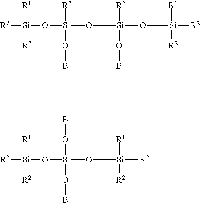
[R2][Si](O[Si](O[Si](O[Si]([R2])([R1])[R2])([R2])OB)([R2])OB)([R1])[R2].[R2][Si](O[Si](O[Si]([R2])([R1])[R2])(OB)OB)([R1])[R2]
